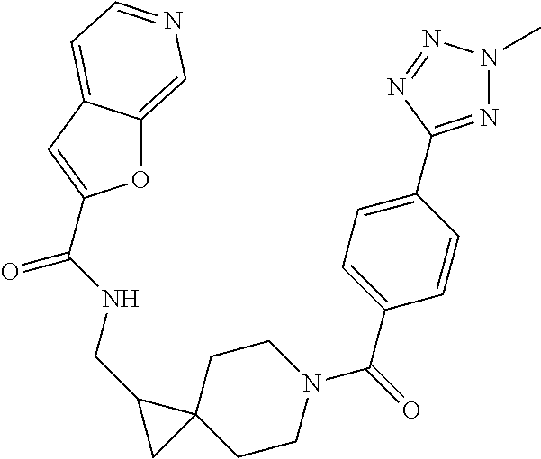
O1C2=CN=CC=C2C=C1C(NCC1C2(CCN(C(=O)C3=CC=C(C4=NN(C)N=N4)C=C3)CC2)C1)=O
